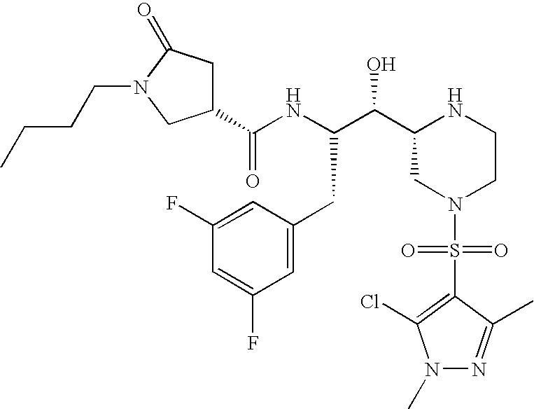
C1(C(NC(C(C2CN(S(=O)(=O)C3=C(Cl)N(C)N=C3C)CCN2)O)CC2=CC(F)=CC(F)=C2)=O)CC(=O)N(CCCC)C1
